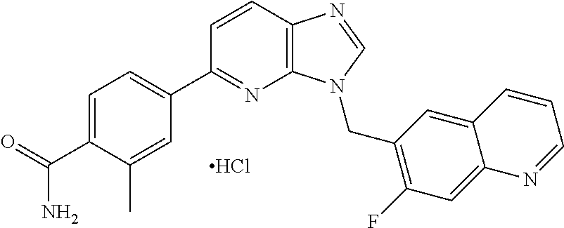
C1=CC2=C(N=C1C1=CC=C(C(=O)N)C(C)=C1)N(CC1=C(F)C=C3C(=C1)C=CC=N3)C=N2.Cl
